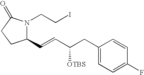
C1(C=CC(CC2=CC=C(F)C=C2)[OTBS])N(CCI)C(=O)CC1
